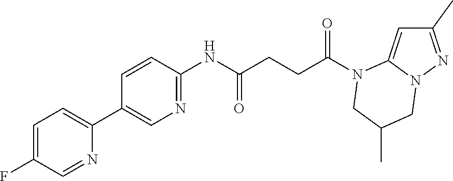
C1(C)=NN2C(=C1)N(C(CCC(NC1=NC=C(C3=CC=C(F)C=N3)C=C1)=O)=O)CC(C)C2
